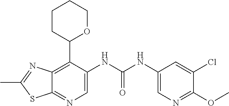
C12=C(C3OCCCC3)C(NC(NC3=CN=C(OC)C(Cl)=C3)=O)=CN=C1SC(C)=N2
